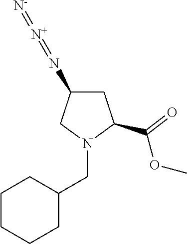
C1C(N=[N+]=[N-])CN(CC2CCCCC2)C1C(OC)=O
